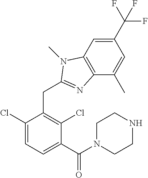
C1(C(F)(F)F)=CC2=C(C(C)=C1)N=C(CC1=C(Cl)C(C(N3CCNCC3)=O)=CC=C1Cl)N2C
